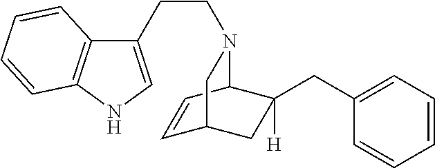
C1(CCN2C3C=CC(CC3(CC3=CC=CC=C3)[H])C2)=CNC2=C1C=CC=C2
